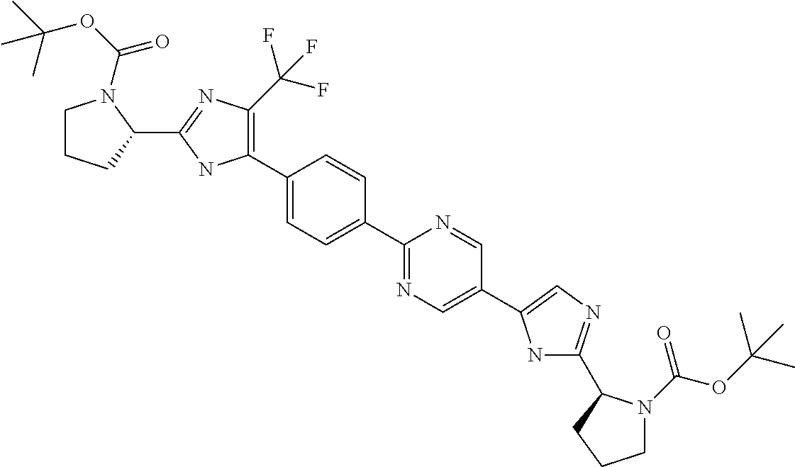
C1CCC(C2=NC(C(F)(F)F)=C(C3=CC=C(C4=NC=C(C5=CN=C(C6N(C(OC(C)(C)C)=O)CCC6)N5)C=N4)C=C3)N2)N1C(OC(C)(C)C)=O
